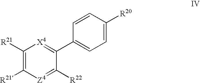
C1([R21])=C([R21])[Z4]=C([R22])C(C2=CC=C([R20])C=C2)=[X4]1
